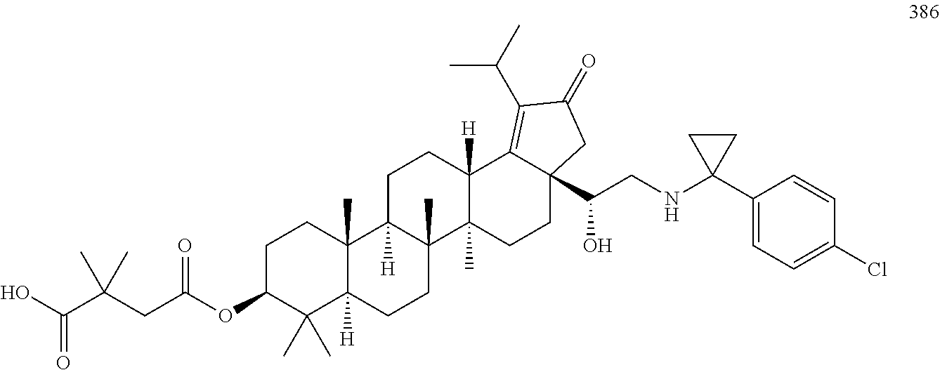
C1(C2(NCC(O)C34CCC5(C)C([H])(C3=C(C(C)C)C(=O)C4)CCC3([H])C5(C)CCC4([H])C3(C)CCC(OC(CC(C(O)=O)(C)C)=O)C4(C)C)CC2)=CC=C(Cl)C=C1
